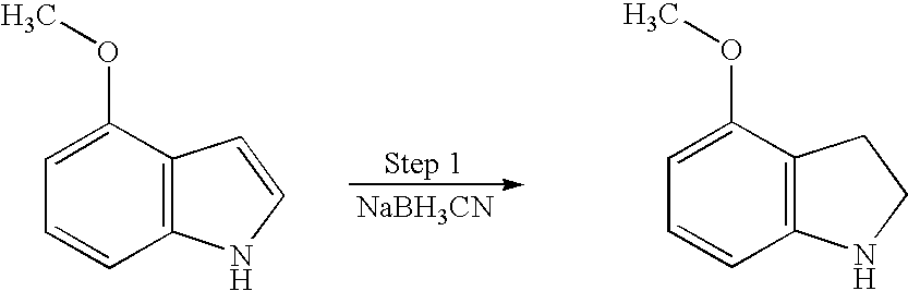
C1=C(OC)C2=C(C=C1)NC=C2.C1=C(OC)C2=C(C=C1)NCC2.[NaBH3CN]
